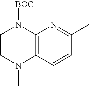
C12=C(C=CC(C)=N1)N(C)CCN2[BOC]
